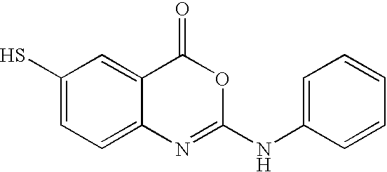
C1(S)=CC=C2C(=C1)C(=O)OC(NC1=CC=CC=C1)=N2
